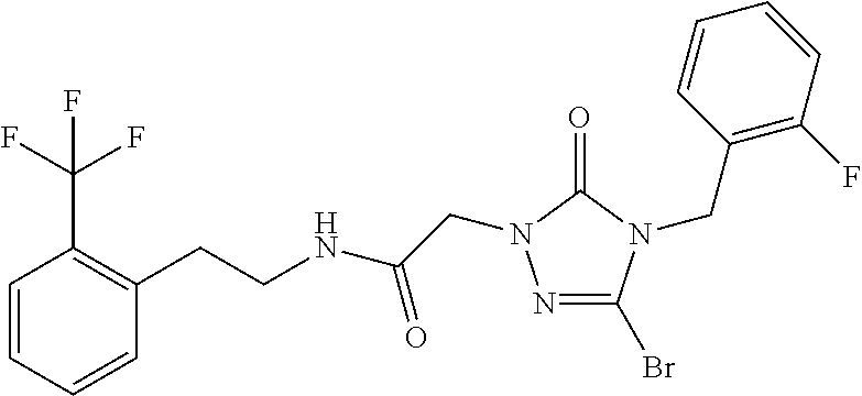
N1=C(Br)N(CC2=C(F)C=CC=C2)C(=O)N1CC(NCCC1=C(C(F)(F)F)C=CC=C1)=O
